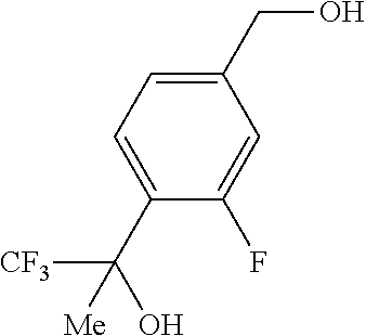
C1(CO)=CC=C(C([CF3])(O)[Me])C(F)=C1
